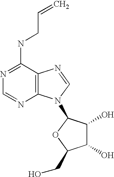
C12=C(N=CN1C1C(O)C(O)C(CO)O1)C(NCC=C)=NC=N2
